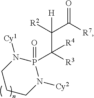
P1(=O)(C([R3])(C([R2])(C([R7])=O)[H])[R4])N([Cy1])CCCN1[Cy2]
